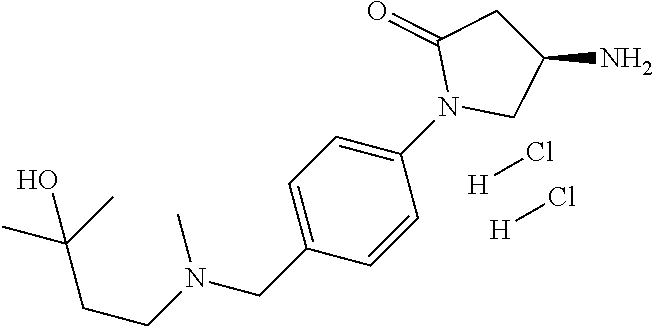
C(CCN(C)CC1=CC=C(N2CC(N)CC2=O)C=C1)(C)(C)O.[H]Cl.[H]Cl
